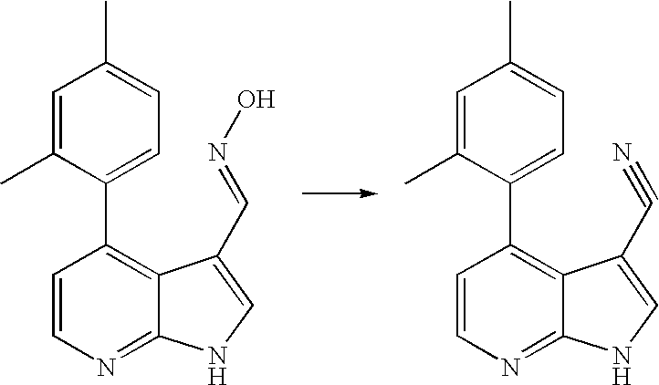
C1=CN=C2C(=C1C1=CC=C(C)C=C1C)C(C=NO)=CN2.C1=CN=C2C(=C1C1=CC=C(C)C=C1C)C(C#N)=CN2
